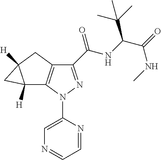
C1(C(=O)NC(C(C)(C)C)C(=O)NC)=NN(C2=CN=CC=N2)C2=C1CC1([H])C2([H])C1
